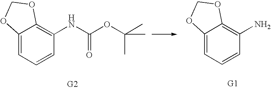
C12=CC=CC(N)=C1OCO2.C12=CC=CC(NC(OC(C)(C)C)=O)=C1OCO2
